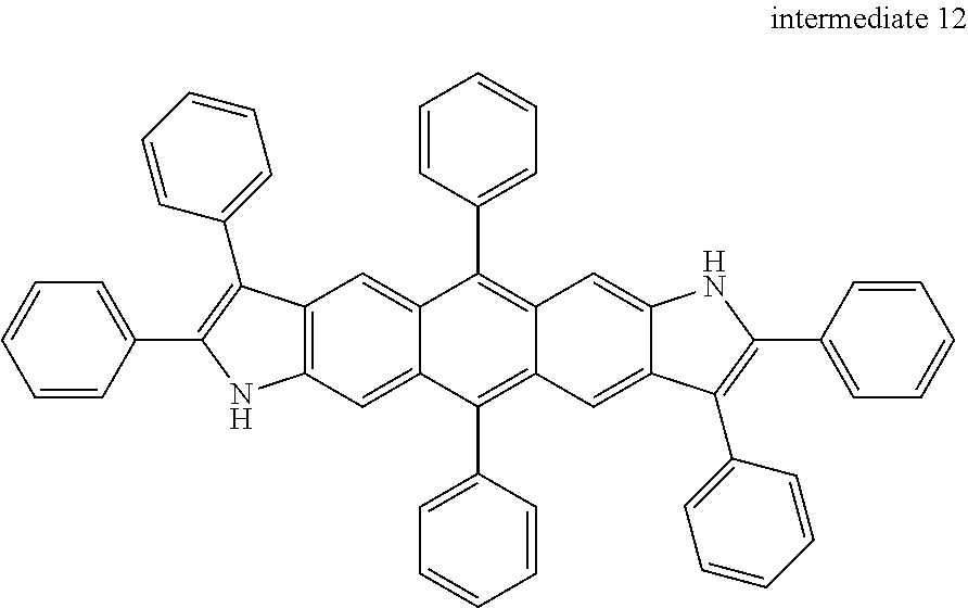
C12=C(C=C3C(=C1)C(C1=CC=CC=C1)=C1C(=C3C3=CC=CC=C3)C=C3C(=C1)NC(C1=CC=CC=C1)=C3C1=CC=CC=C1)NC(C1=CC=CC=C1)=C2C1=CC=CC=C1
